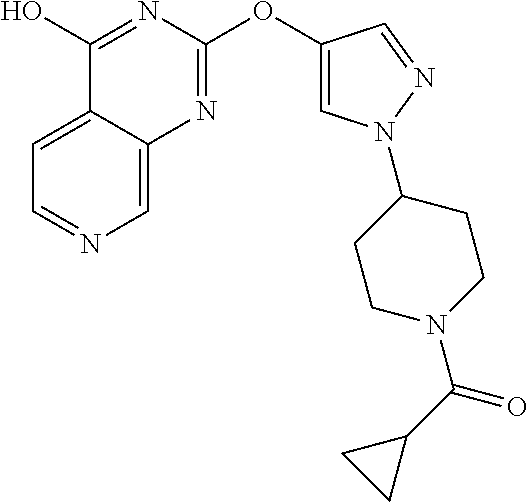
C1=C2C(=CN=C1)N=C(OC1=CN(C3CCN(C(C4CC4)=O)CC3)N=C1)N=C2O
